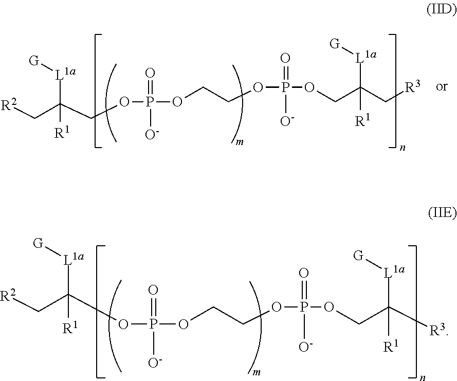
[R2]CC(COP(=O)([O-])OCCOP(=O)([O-])OCC(C[R3])([R1])[L1a][G])([R1])[L1a][G].[R2]CC([R1])([L1a][G])OP(=O)([O-])OCCOP(=O)([O-])OCC([R3])([R1])[L1a][G]
